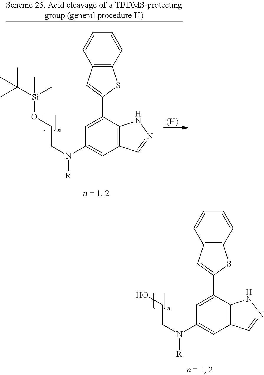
[(H)].C12=C(C(C3=CC4=C(S3)C=CC=C4)=CC(N(CCO[Si](C(C)(C)C)(C)C)[R])=C1)NN=C2.C12=C(C(C3=CC4=C(S3)C=CC=C4)=CC(N(CCO)[R])=C1)NN=C2
